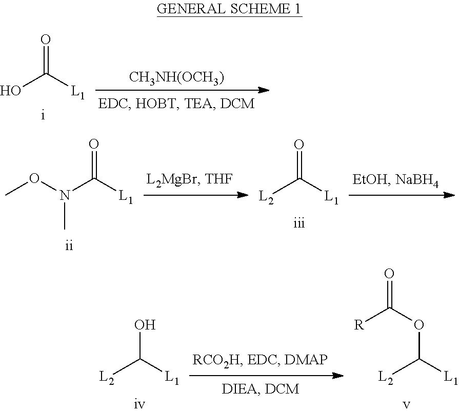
[CH3NH(OCH3)].OC([L1])=O.[i].C([L1])(=O)N(OC)C.[ii].C([L1])(=O)[L2].C([L1])([L2])O.C([L1])([L2])OC(=O)[R]
